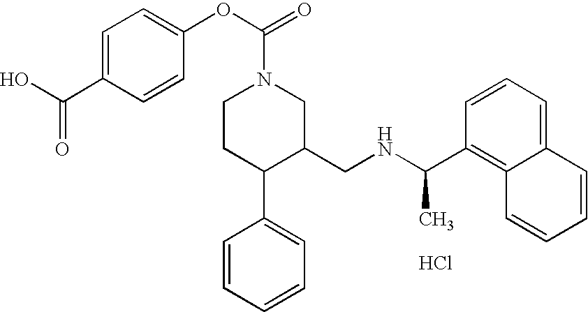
C1(C(NCC2CN(C(OC3=CC=C(C(O)=O)C=C3)=O)CCC2C2=CC=CC=C2)C)=C2C(=CC=C1)C=CC=C2.Cl
